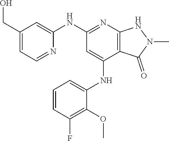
C1(NC2=NC3=C(C(NC4=CC=CC(F)=C4OC)=C2)C(=O)N(C)N3)=CC(CO)=CC=N1
